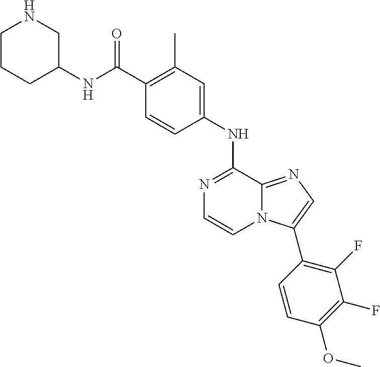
N1=C(NC2=CC(C)=C(C(NC3CNCCC3)=O)C=C2)C2=NC=C(C3=C(F)C(F)=C(OC)C=C3)N2C=C1
